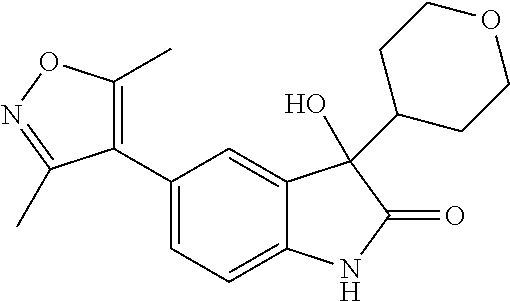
C1=C(C2=C(C)ON=C2C)C=C2C(=C1)NC(=O)C2(O)C1CCOCC1
